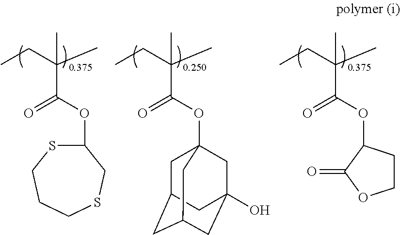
C1(OC(C(C)(CC)C)=O)SCCCSC1.O(C(C(C)(CC)C)=O)C12CC3CC(CC(O)(C1)C3)C2.O(C(C(C)(CC)C)=O)C1CCOC1=O
